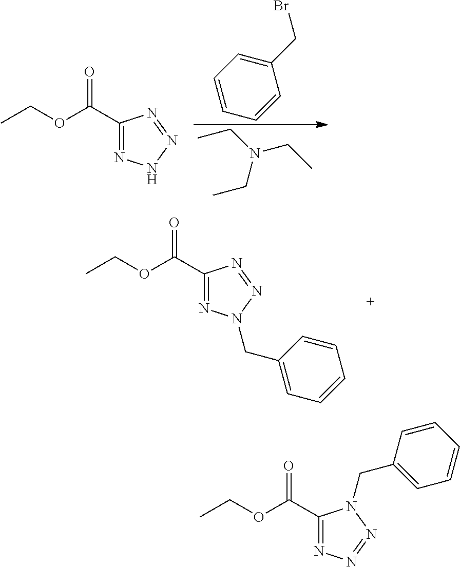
C1=CC=CC=C1CBr.CCN(CC)CC.CCOC(=O)C1=NNN=N1.CCOC(=O)C1=NN(CC2=CC=CC=C2)N=N1.CCOC(=O)C1=NN=NN1CC1=CC=CC=C1
